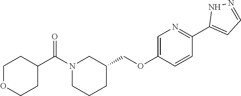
N1(C(C2CCOCC2)=O)CCCC(COC2=CN=C(C3=CC=NN3)C=C2)C1
